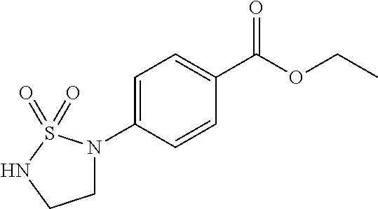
C1NS(=O)(=O)N(C2=CC=C(C(OCC)=O)C=C2)C1
